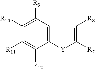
C12=C(C([R9])=C([R10])C([R11])=C1[R12])C([R8])=C([R7])[Y]2
